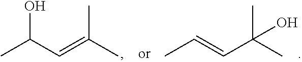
CC(O)C=C(C)C.CC=CC(C)(C)O
